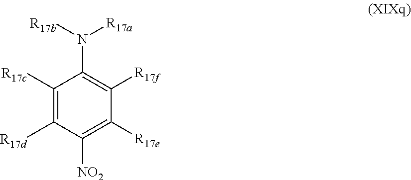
C1([R17c])=C([R17d])C([NO2])=C([R17e])C([R17f])=C1N([R17b])[R17a]
